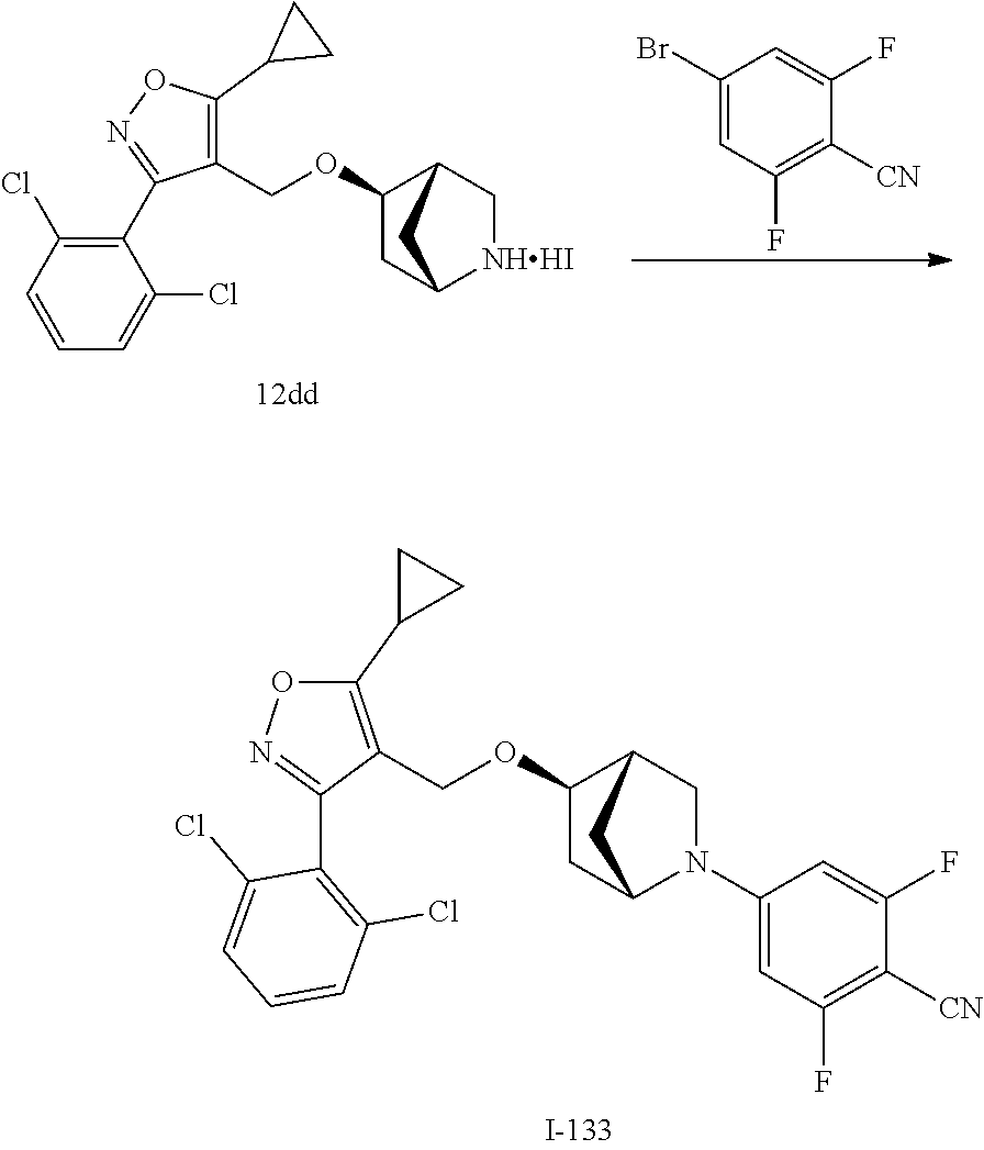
C1(C2=NOC(C3CC3)=C2COC2CC3[NHHI]CC2C3)=C(Cl)C=CC=C1Cl.C1(Br)=CC(F)=C([CN])C(F)=C1.C1(C2CC2)=C(COC2CC3N(C4=CC(F)=C([CN])C(F)=C4)CC2C3)C(C2=C(Cl)C=CC=C2Cl)=NO1
